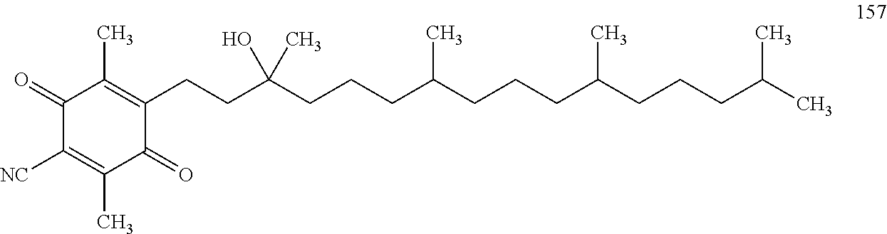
C1(=O)C([NC])=C(C)C(=O)C(CCC(CCCC(CCCC(CCCC(C)C)C)C)(O)C)=C1C
